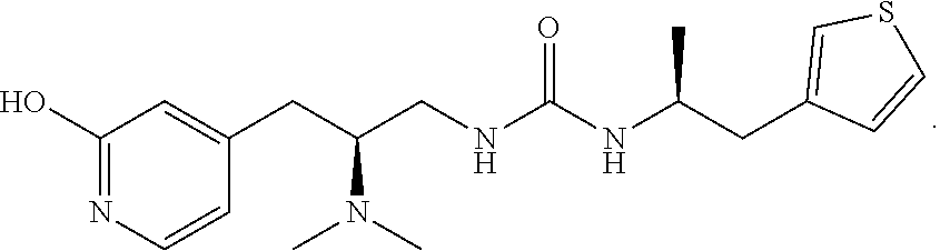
C(NC(NCC(CC1=CC(O)=NC=C1)N(C)C)=O)(CC1=CSC=C1)C
